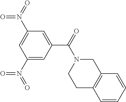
C1=C(C(N2CC3=C(CC2)C=CC=C3)=O)C=C(N(=O)=O)C=C1N(=O)=O
